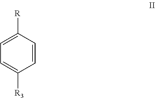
C1=CC([R])=CC=C1[R3]
